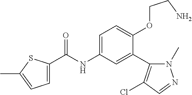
C1=C(C(=O)NC2=CC=C(OCCN)C(C3=C(Cl)C=NN3C)=C2)SC(C)=C1
